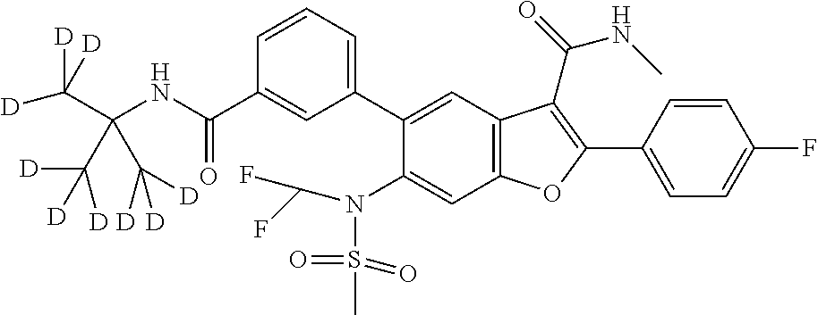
C1=CC(C2=C(C(=O)NC)C3=C(C=C(N(C(F)F)S(=O)(=O)C)C(C4=CC=CC(C(NC(C([D])([D])[D])(C([D])([D])[D])C([D])([D])[D])=O)=C4)=C3)O2)=CC=C1F
